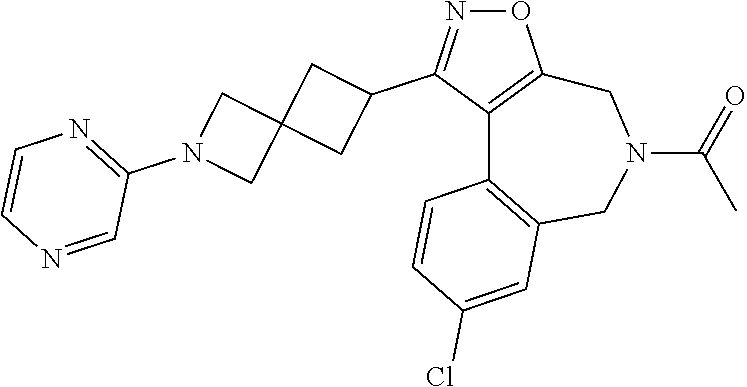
O1N=C(C2CC3(C2)CN(C2=NC=CN=C2)C3)C2=C1CN(C(=O)C)CC1=C2C=CC(Cl)=C1
